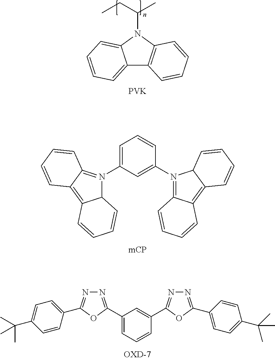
C12=CC=CC=C1N(C(CC)C)C1=C2C=CC=C1.[PVK].C1=C(N2=C3C(=C4C2C=CC=C4)C=CC=C3)C=C(N2=C3C(=C4C2C=CC=C4)C=CC=C3)C=C1.C1(C2=NN=C(C3=CC=C(C(C)(C)C)C=C3)O2)=CC=CC(C2=NN=C(C3=CC=C(C(C)(C)C)C=C3)O2)=C1
